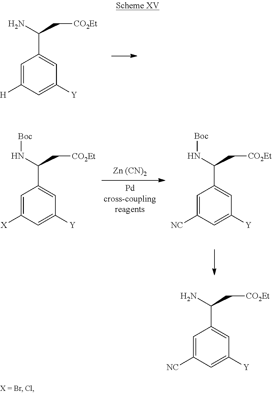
C1=C([H])C=C([Y])C=C1C(N)C[CO2Et].C1=C([X])C=C([Y])C=C1C(N[Boc])C[CO2Et].C1=C([NC])C=C([Y])C=C1C(N[Boc])C[CO2Et].C1=C([NC])C=C([Y])C=C1C(N)C[CO2Et]
